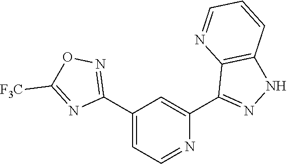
C1(C2=NOC([F3C])=N2)=CC=NC(C2=NNC3=C2N=CC=C3)=C1
